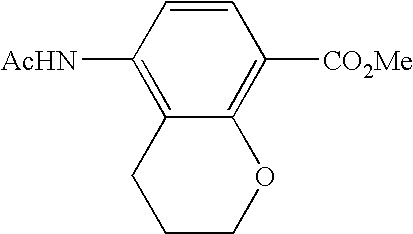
C1=CC([AcHN])=C2C(=C1[CO2Me])OCCC2
